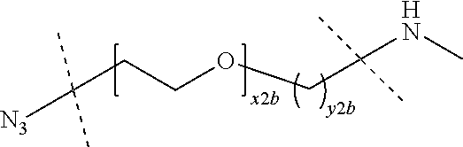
[N3]C(CCOCC(NC)(C)C)(C)C
